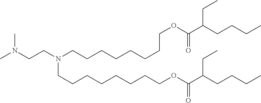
CN(CCN(CCCCCCCCOC(C(CCCC)CC)=O)CCCCCCCCOC(C(CCCC)CC)=O)C
